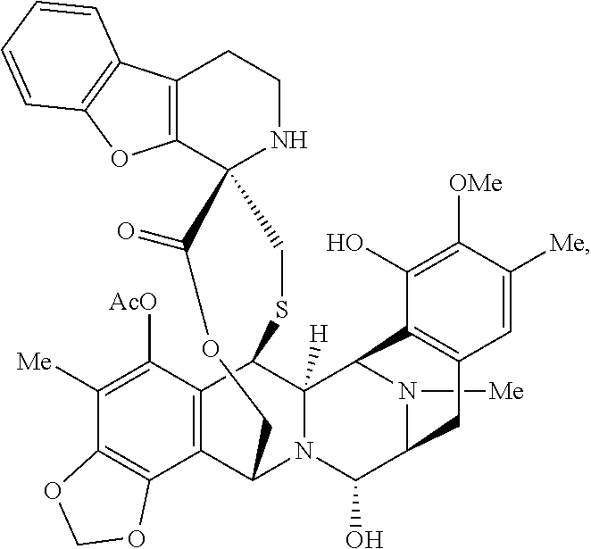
[Me]N1C2C(O)N3C4C5=C(C([AcO])=C([Me])C6=C5OCO6)C(C3([H])C1C1=C(C2)C=C([Me])C([OMe])=C1O)SCC1(C2=C(CCN1)C1=C(O2)C=CC=C1)C(=O)OC4
